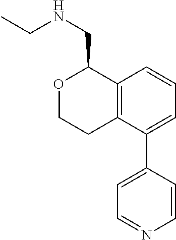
C12=C(C(C3=CC=NC=C3)=CC=C1)CCOC2CNCC
